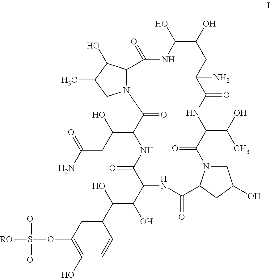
N12C(C(O)C(C)C1)C(=O)NC(O)C(O)CC(N)C(=O)NC(C(O)C)C(=O)N1CC(O)CC1C(=O)NC(C(O)C(C1=CC(OS([RO])(=O)=O)=C(O)C=C1)O)C(=O)NC(C(CC(N)=O)O)C2=O
